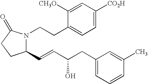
C1(C=CC(O)CC2=CC=CC(C)=C2)N(CCC2=CC=C([CO2H])C=C2[CH3O])C(=O)CC1
